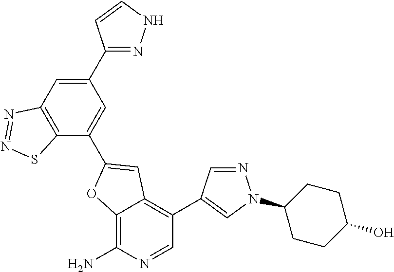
C12=C(N)N=CC(C3=CN(C4CCC(O)CC4)N=C3)=C1C=C(C1=CC(C3=NNC=C3)=CC3=C1SN=N3)O2
